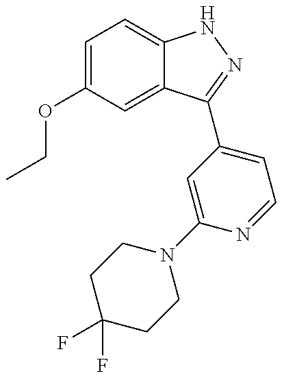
CCOC1=CC=C2C(=C1)C(C1=CC=NC(N3CCC(F)(F)CC3)=C1)=NN2
